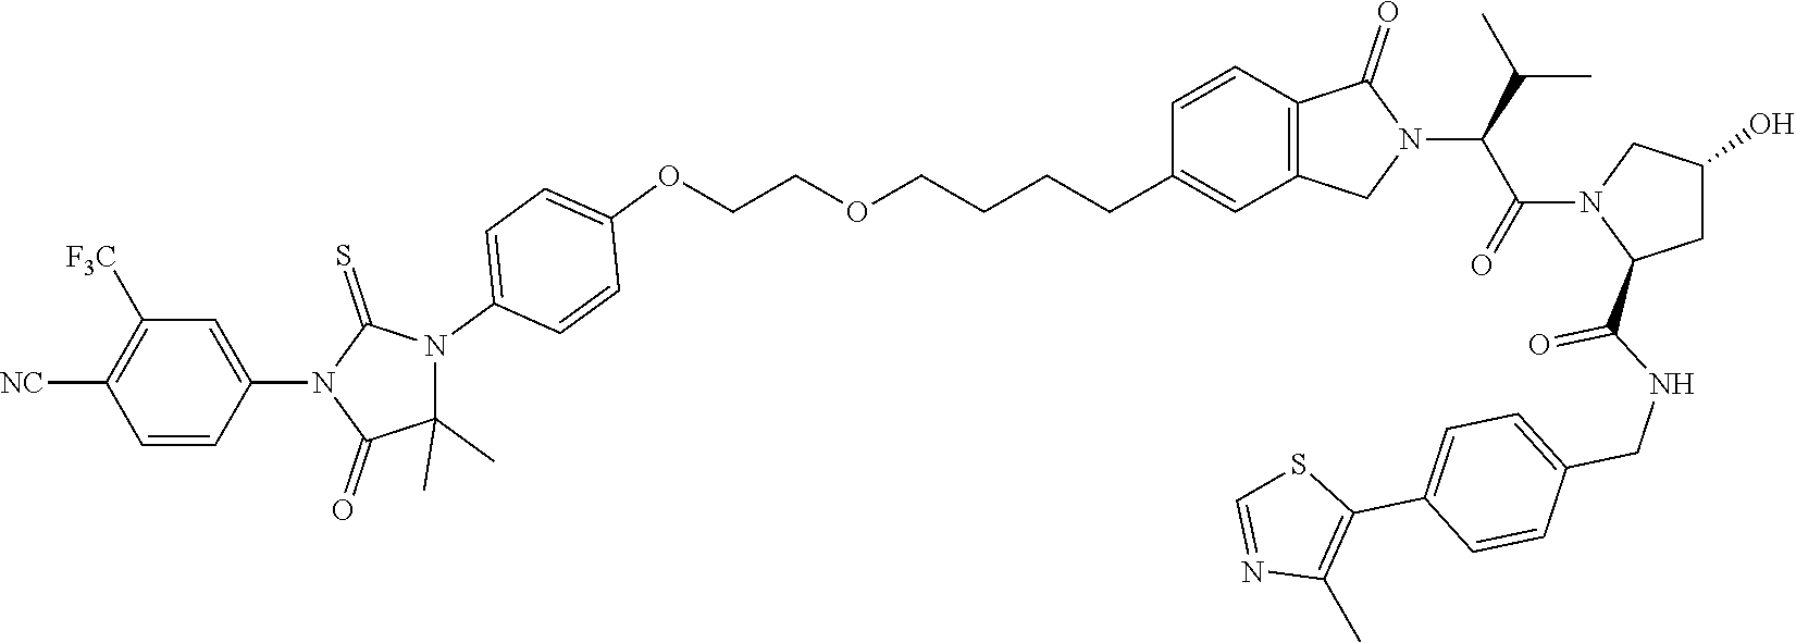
C(CCOCCOC1=CC=C(N2C(C)(C)C(=O)N(C3=CC([F3C])=C([NC])C=C3)C2=S)C=C1)CC1=CC2=C(C=C1)C(=O)N(C(C(N1C(C(=O)NCC3=CC=C(C4=C(C)N=CS4)C=C3)CC(O)C1)=O)C(C)C)C2
